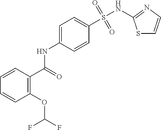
C1=CC(C(=O)NC2=CC=C(S(NC3=NC=CS3)(=O)=O)C=C2)=C(OC(F)F)C=C1
